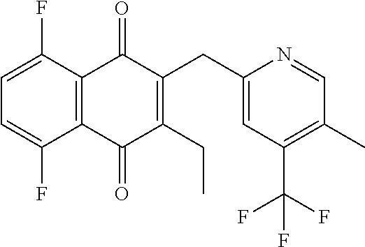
C1=C(F)C2=C(C(F)=C1)C(=O)C(CC)=C(CC1=CC(C(F)(F)F)=C(C)C=N1)C2=O
